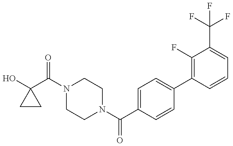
C1(O)(C(N2CCN(C(C3=CC=C(C4=C(F)C(C(F)(F)F)=CC=C4)C=C3)=O)CC2)=O)CC1
